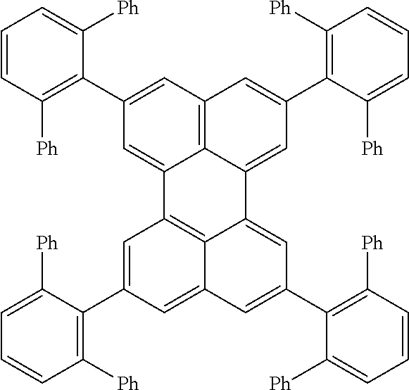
C12=C3C(=CC(C4=C([Ph])C=CC=C4[Ph])=C1)C1=CC(C4=C([Ph])C=CC=C4[Ph])=CC4=CC(C5=C([Ph])C=CC=C5[Ph])=CC(=C14)C3=CC(C1=C([Ph])C=CC=C1[Ph])=C2
